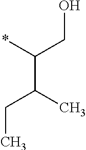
*C(CO)C(C)CC
